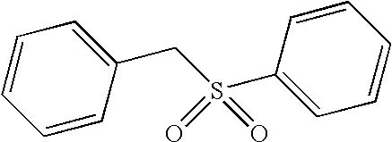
C1=CC(CS(=O)(C2=CC=CC=C2)=O)=CC=C1
